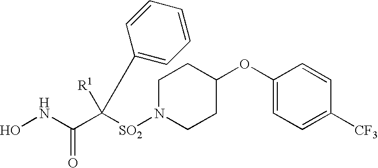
C1(OC2CCN([SO2]C(C(NO)=O)([R1])C3=CC=CC=C3)CC2)=CC=C([CF3])C=C1
